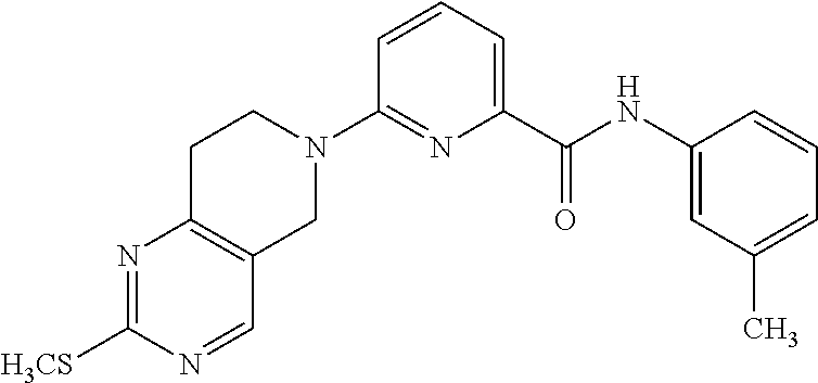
N1=C([H3CS])N=CC2=C1CCN(C1=NC(C(NC3=CC(C)=CC=C3)=O)=CC=C1)C2
